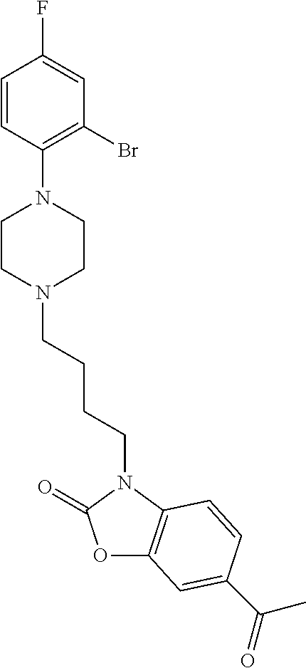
O1C2=C(N(CCCCN3CCN(C4=C(Br)C=C(F)C=C4)CC3)C1=O)C=CC(C(=O)C)=C2
